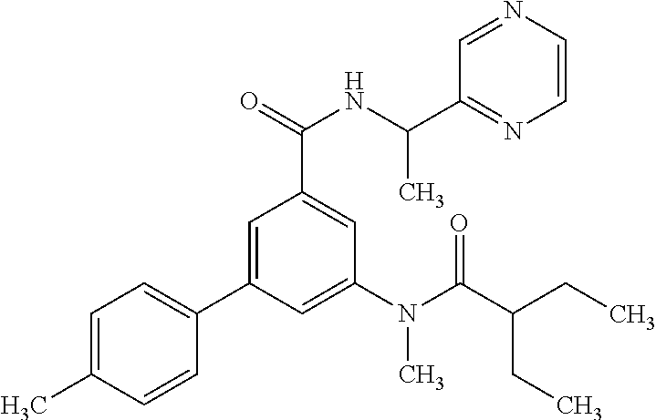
C1=C(C)C=CC(C2=CC(C(=O)NC(C3=NC=CN=C3)C)=CC(N(C(C(CC)CC)=O)C)=C2)=C1
